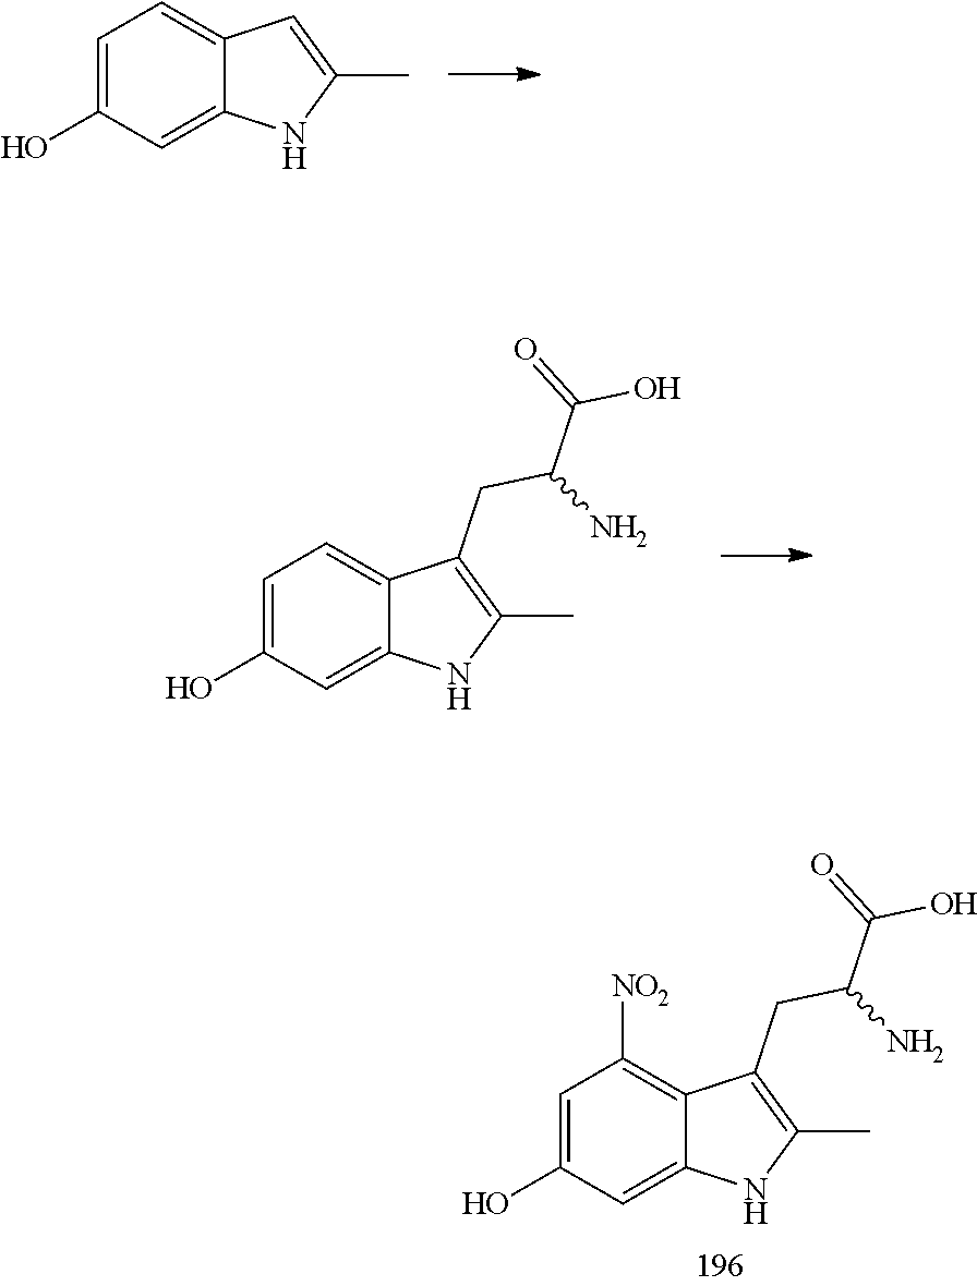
C1=C(O)C=C2C(=C1[NO2])C(CC(N)C(=O)O)=C(C)N2.C1=C(O)C=C2C(=C1)C=C(C)N2.C1=C(O)C=C2C(=C1)C(CC(N)C(=O)O)=C(C)N2
